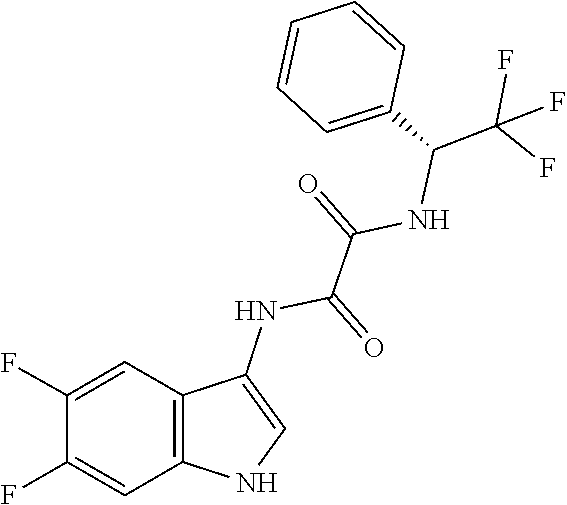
C(C(NC1=CNC2=C1C=C(F)C(F)=C2)=O)(=O)NC(C1=CC=CC=C1)C(F)(F)F
